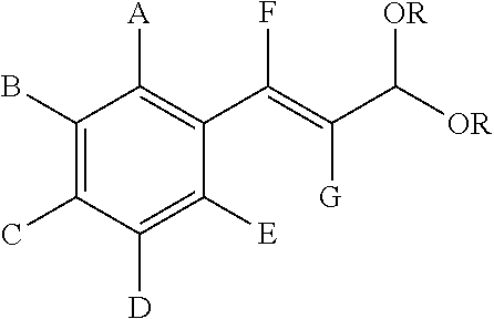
C1(B)=C(C)C([D])=C([E])C(C(=C(C([OR])[OR])[G])F)=C1[A]
